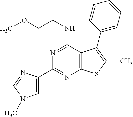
N1=C(NCCOC)C2=C(N=C1C1=CN(C)C=N1)SC(C)=C2C1=CC=CC=C1
